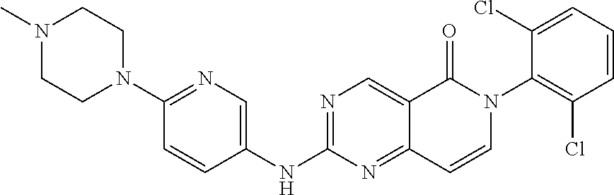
N1(C)CCN(C2=NC=C(NC3=NC=C4C(=N3)C=CN(C3=C(Cl)C=CC=C3Cl)C4=O)C=C2)CC1
